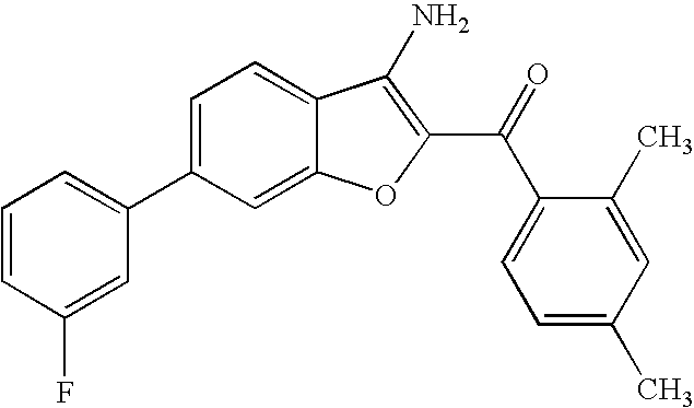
C1=CC(F)=CC(C2=CC=C3C(=C2)OC(C(C2=CC=C(C)C=C2C)=O)=C3N)=C1
